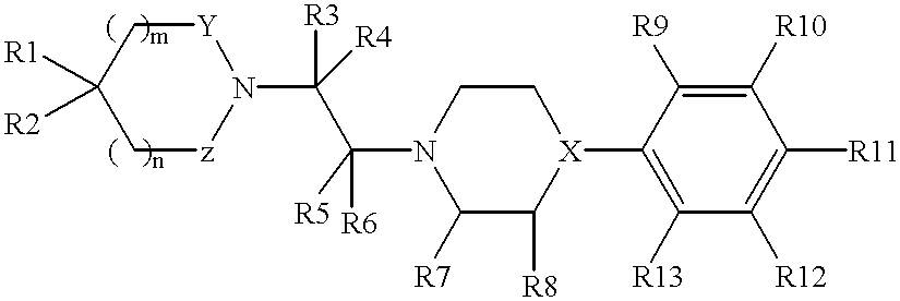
[R1]C1([R2])C[z]N(C(C(N2C([R7])C([R8])[X](C3=C([R13])C([R12])=C([R11])C([R10])=C3[R9])CC2)([R6])[R5])([R3])[R4])[Y]C1
